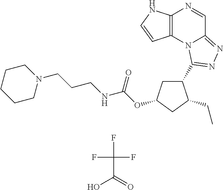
C12=C(N3C(=NN=C3C3CC(OC(NCCCN4CCCCC4)=O)CC3CC)C=N1)C=CN2.OC(=O)C(F)(F)F
